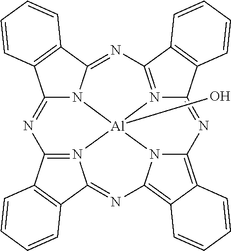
C12=NC3=N4C(=NC5=C6C(=C7N5[Al]45(O)N1C(=NC1=N5C(=N7)C4=C1C=CC=C4)C1=C2C=CC=C1)C=CC=C6)C1=C3C=CC=C1
